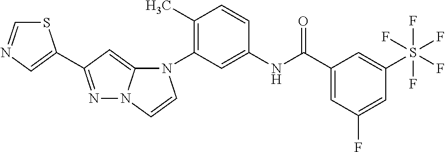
C1(C)=C(N2C3=CC(C4=CN=CS4)=NN3C=C2)C=C(NC(C2=CC(F)=CC(S(F)(F)(F)(F)F)=C2)=O)C=C1
